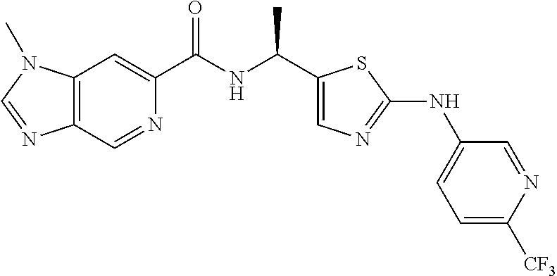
C12=C(C=C(C(NC(C)C3=CN=C(NC4=CC=C([CF3])N=C4)S3)=O)N=C1)N(C)C=N2
